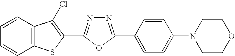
N1=C(C2=CC=C(N3CCOCC3)C=C2)OC(C2=C(Cl)C3=C(C=CC=C3)S2)=N1
